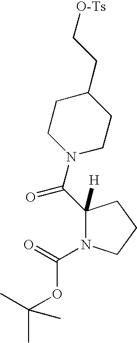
CC(C)(OC(=O)N1C([H])(C(N2CCC(CC[O-Ts])CC2)=O)CCC1)C
